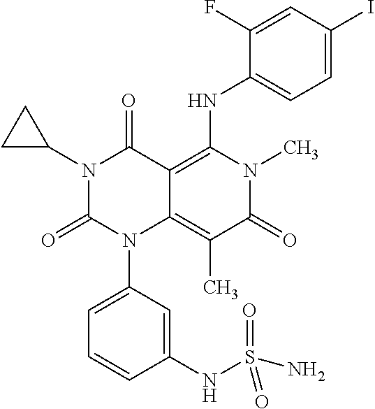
N1(C2CC2)C(=O)N(C2=CC=CC(NS(N)(=O)=O)=C2)C2=C(C)C(=O)N(C)C(NC3=CC=C(I)C=C3F)=C2C1=O
